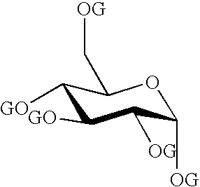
C1([GO])C([GO])C([OG])C([OG])OC1C[OG]
